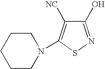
C1(O)=NSC(N2CCCCC2)=C1[NC]
